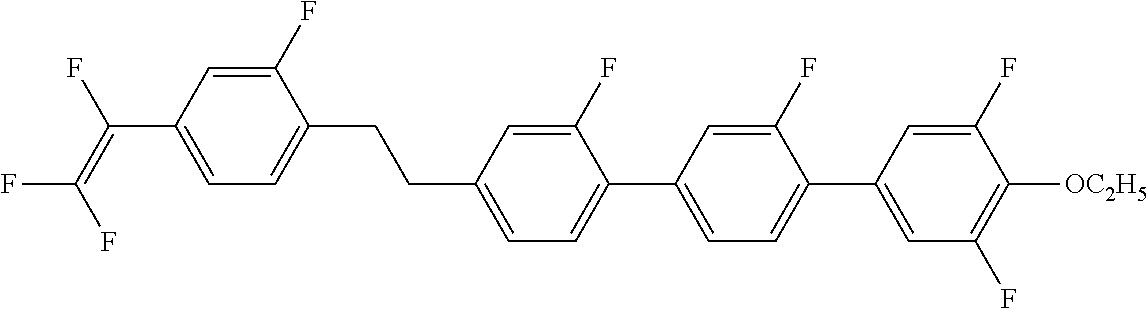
C(C1=CC=C(C2=CC=C(C3=CC(F)=C([OC2H5])C(F)=C3)C(F)=C2)C(F)=C1)CC1=CC=C(C(=C(F)F)F)C=C1F
